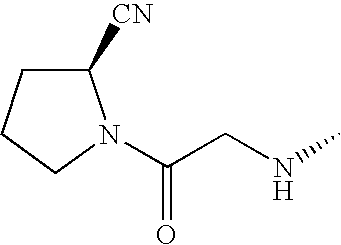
C1([CN])CCCN1C(CNC)=O
